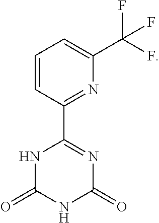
C1=CC(C2=NC(=O)NC(=O)N2)=NC(C(F)(F)F)=C1
